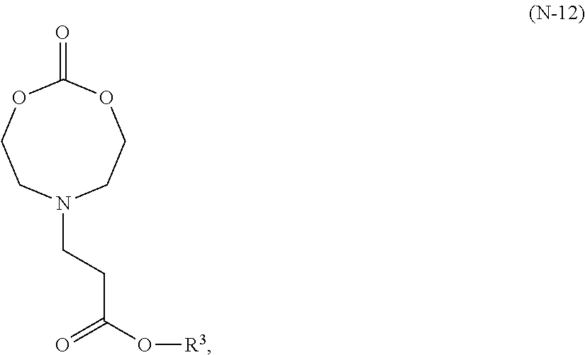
O=C1OCCN(CCC(O[R3])=O)CCO1
